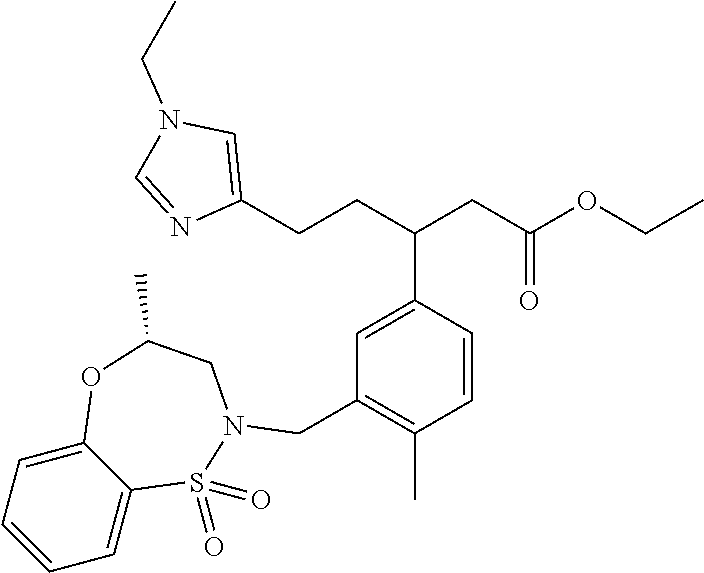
C1(CCC(CC(OCC)=O)C2=CC(CN3S(=O)(=O)C4=CC=CC=C4OC(C)C3)=C(C)C=C2)=CN(CC)C=N1
